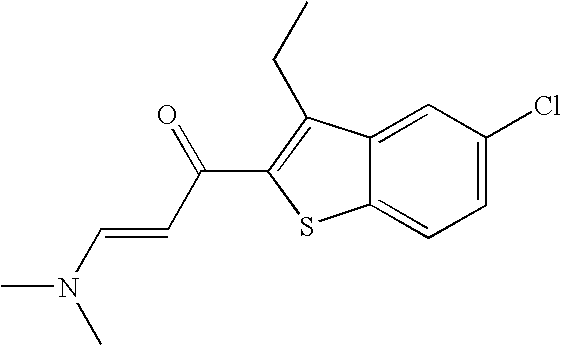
C12=CC(Cl)=CC=C1SC(C(C=CN(C)C)=O)=C2CC
